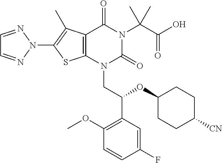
C12=C(N(CC(C3=C(OC)C=CC(F)=C3)OC3CCC([CN])CC3)C(=O)N(C(C(O)=O)(C)C)C1=O)SC(N1N=CC=N1)=C2C
